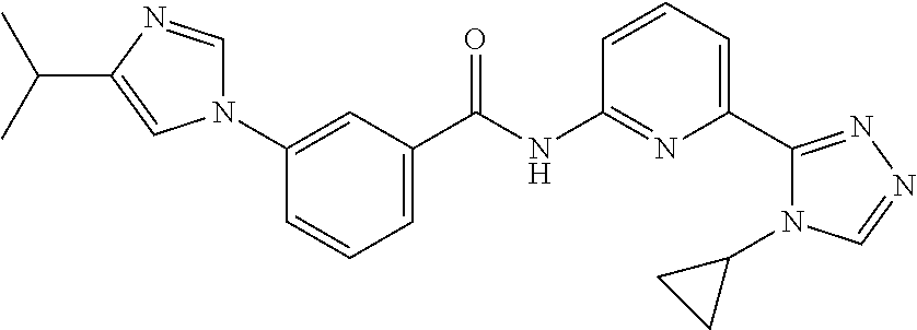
C1(N2C=NC(C(C)C)=C2)=CC(C(NC2=NC(C3=NN=CN3C3CC3)=CC=C2)=O)=CC=C1
